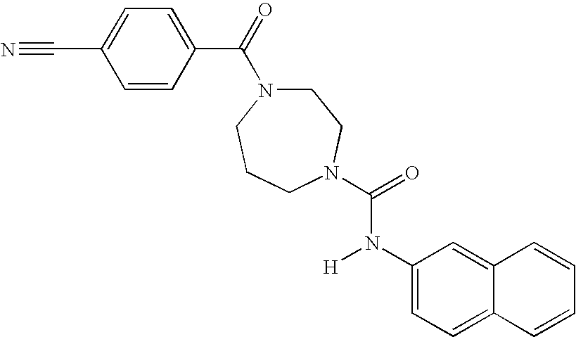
C1(C(=O)N2CCN(C(=O)N(C3=CC=C4C(=C3)C=CC=C4)[H])CCC2)=CC=C(C#N)C=C1
